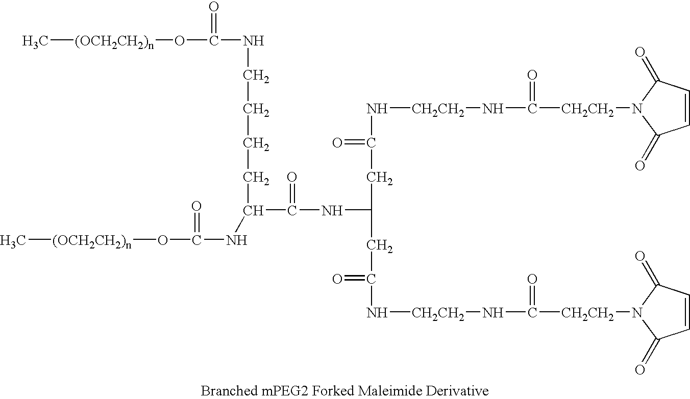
C[(OCH2CH2)n]OC(=O)NCCCCC(NC(=O)O[(OCH2CH2)n]C)C(=O)NC(CC(=O)N[CH2CH2]NC(=O)[CH2CH2]N1C(=O)C=CC1=O)CC(=O)N[CH2CH2]NC([CH2CH2]N1C(=O)C=CC1=O)=O
